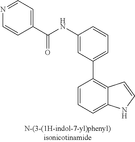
C1(NC(C2=CC=NC=C2)=O)=CC(C2=C3C(=CC=C2)NC=C3)=CC=C1
